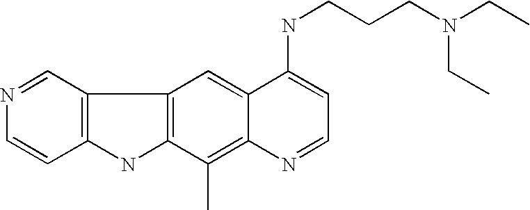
C12=C(C(C)=C3C(=C1)C(NCCCN(CC)CC)=CC=N3)NC1=C2C=NC=C1
